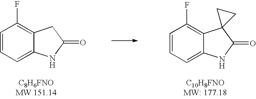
C1=CC=C2C(=C1F)CC(=O)N2.C1=CC=C2C(=C1F)C1(C(=O)N2)CC1
